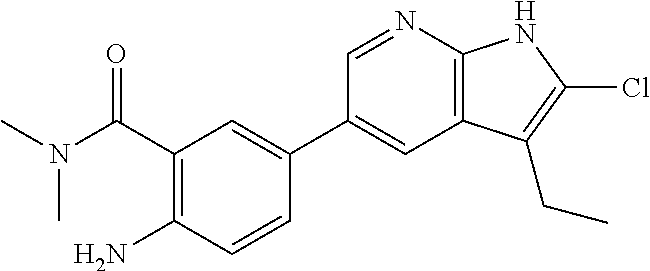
N(C(=O)C1=C(N)C=CC(C2=CC3=C(N=C2)NC(Cl)=C3CC)=C1)(C)C
